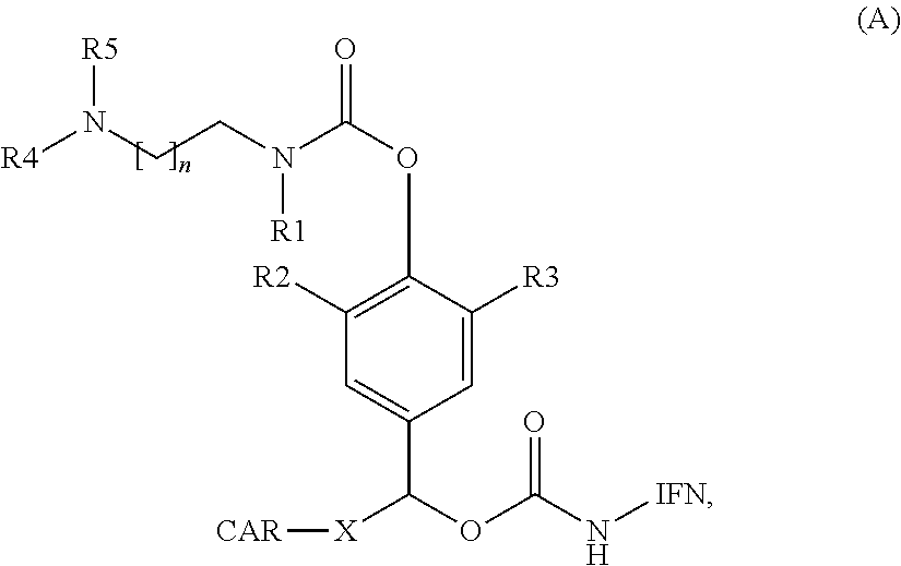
N([R5])(CCN(C(OC1=C([R2])C=C(C(OC(N[IFN])=O)[X][CAR])C=C1[R3])=O)[R1])[R4]
